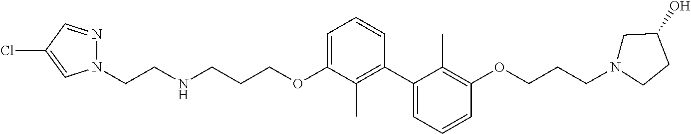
C1=C(OCCCNCCN2N=CC(Cl)=C2)C(C)=C(C2=CC=CC(OCCCN3CC(O)CC3)=C2C)C=C1
